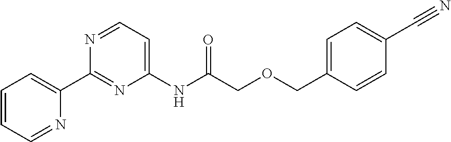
C1(C2=CC=CC=N2)=NC(NC(COCC2=CC=C(C#N)C=C2)=O)=CC=N1
